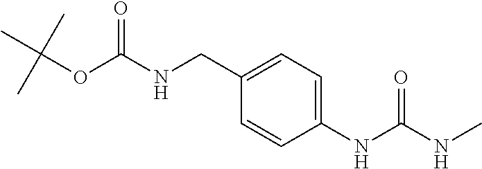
C1=CC(CNC(OC(C)(C)C)=O)=CC=C1NC(NC)=O
